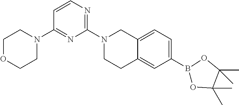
C1OCCN(C2=NC(N3CCC4=CC(B5OC(C)(C)C(C)(C)O5)=CC=C4C3)=NC=C2)C1
